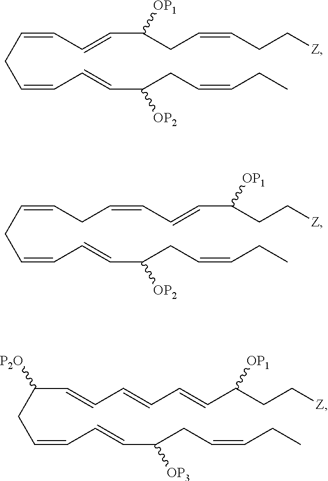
C(=CCC=CC=CC([OP2])CC=CCC)C=CC(CC=CCC[Z])[OP1].C(=CCC=CC=CC([OP2])CC=CCC)CC=CC=CC(CC[Z])[OP1].C(C(CC=CC=CC([OP3])CC=CCC)[P2O])=CC=CC=CC(CC[Z])[OP1]
